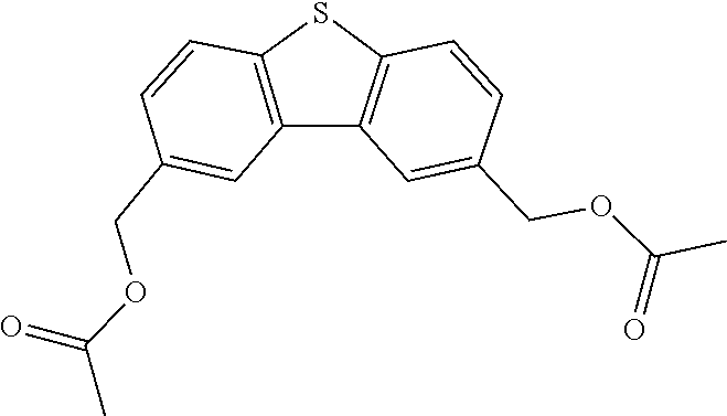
C(=O)(OCC1=CC2=C(C=C1)SC1=C2C=C(COC(=O)C)C=C1)C
